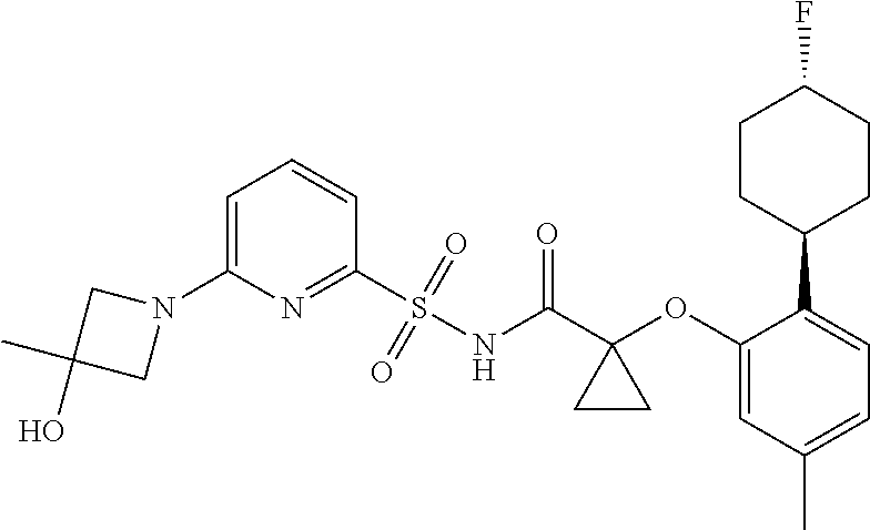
C1(N2CC(O)(C)C2)=CC=CC(S(=O)(=O)NC(C2(OC3=CC(C)=CC=C3C3CCC(F)CC3)CC2)=O)=N1
